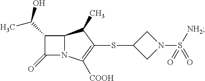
C12N(C([COOH])=C(SC3CN(S([NH2])(=O)=O)C3)C1C)C(=O)C2C(O)C
